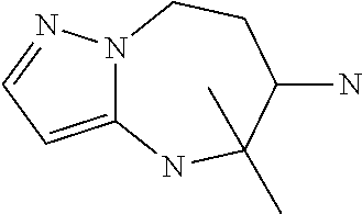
C12=CC=NN1CCC(N)C(C)(C)N2
